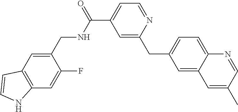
C1=C(C(=O)NCC2=CC3=C(C=C2F)NC=C3)C=C(CC2=CC=C3C(=C2)C=C(C)C=N3)N=C1
